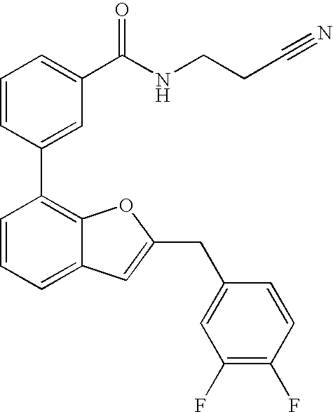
C1=CC(C2=C3C(=CC=C2)C=C(CC2=CC(F)=C(F)C=C2)O3)=CC(C(NCCC#N)=O)=C1
